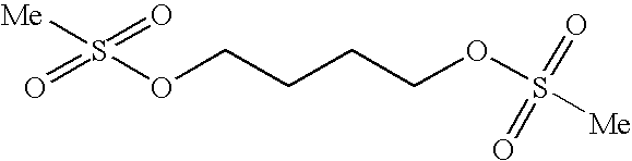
O=S(OCCCCOS([Me])(=O)=O)([Me])=O
